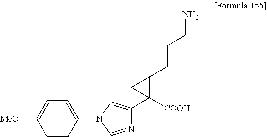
C1=CC(N2C=NC(C3([COOH])C(CCCN)C3)=C2)=CC=C1[MeO]
